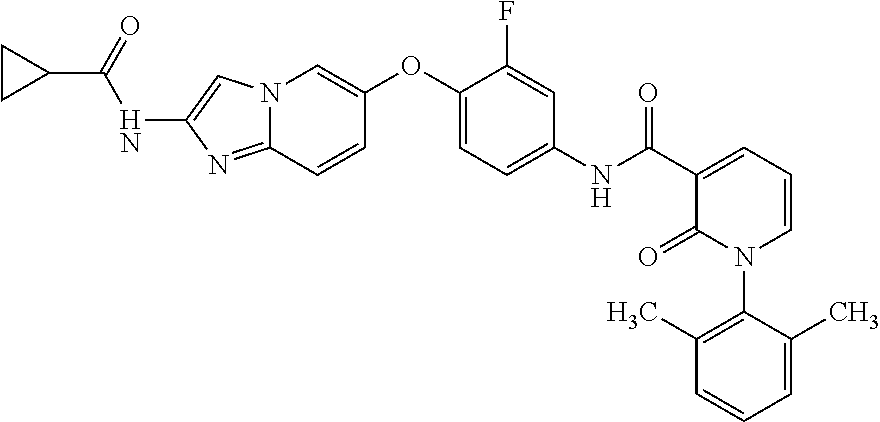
N12C(=NC(NC(C3CC3)=O)=C1)C=CC(OC1=CC=C(NC(C3=CC=CN(C4=C(C)C=CC=C4C)C3=O)=O)C=C1F)=C2
